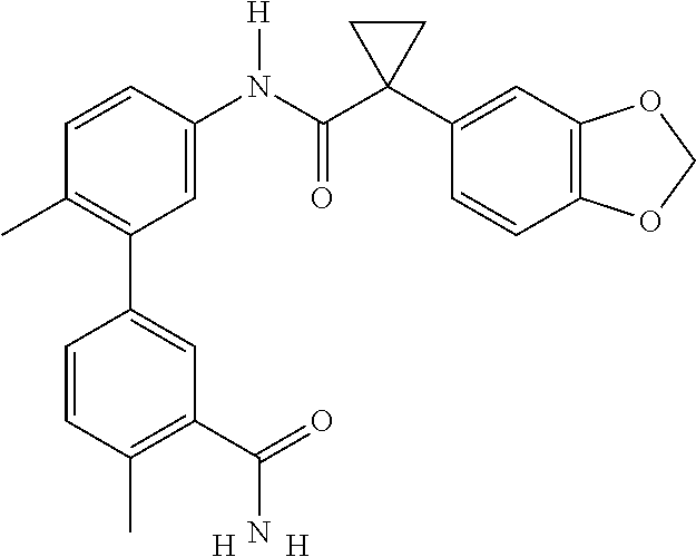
C1=C(N(C(C2(C3=CC4=C(C=C3)OCO4)CC2)=O)[H])C=CC(C)=C1C1=CC(C(=O)N)=C(C)C=C1.[H].[H]
